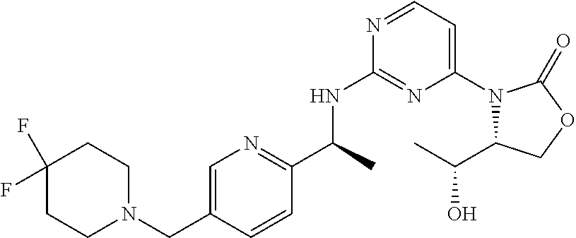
CC(NC1=NC(N2C(C(O)C)COC2=O)=CC=N1)C1=NC=C(CN2CCC(F)(F)CC2)C=C1
